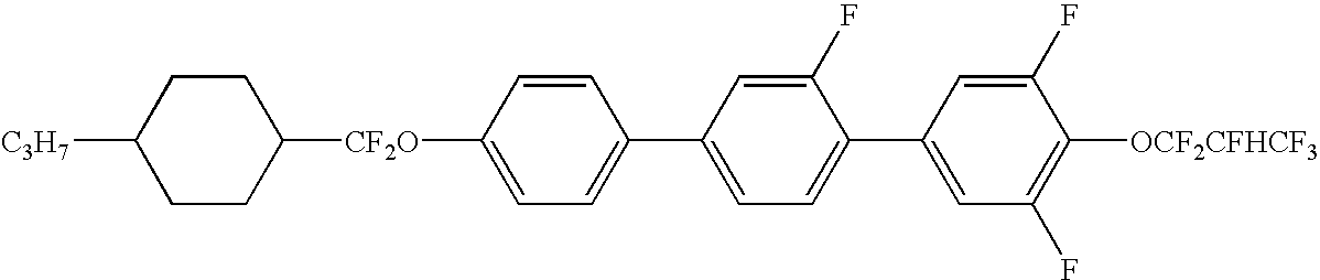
C1([CF2O]C2=CC=C(C3=CC=C(C4=CC(F)=C([OCF2CFHCF3])C(F)=C4)C(F)=C3)C=C2)CCC([C3H7])CC1
